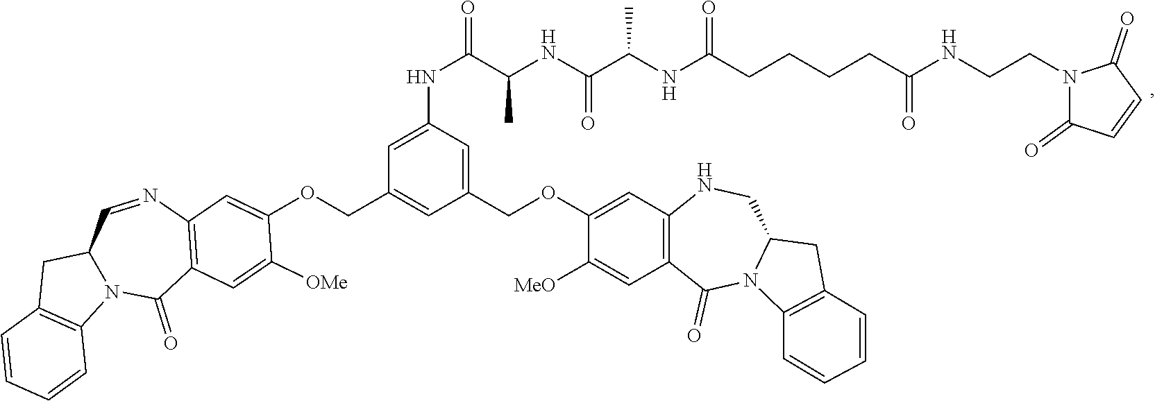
C12=C(C=C(OCC3=CC(NC(C(C)NC(=O)C(NC(CCCCC(NCCN4C(=O)C=CC4=O)=O)=O)C)=O)=CC(COC4=CC5=C(C(=O)N6C7=C(CC6C=N5)C=CC=C7)C=C4[OMe])=C3)C([MeO])=C1)NCC1N(C2=O)C2=C(C1)C=CC=C2
